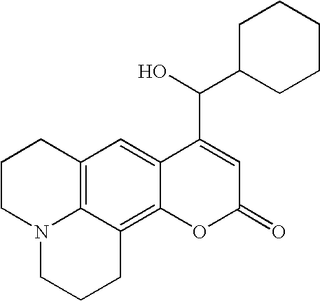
C12=C3C(=C4C(=C1)C(C(O)C1CCCCC1)=CC(=O)O4)CCCN3CCC2
